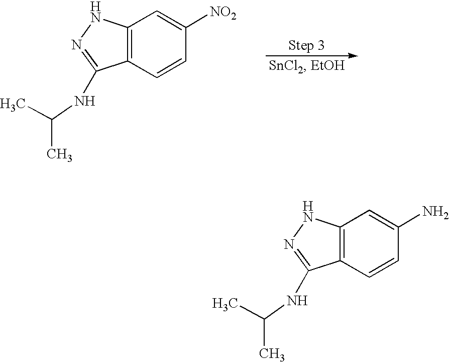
CC(C)NC1=NNC2=C1C=CC([NO2])=C2.CC(C)NC1=NNC2=C1C=CC(N)=C2
